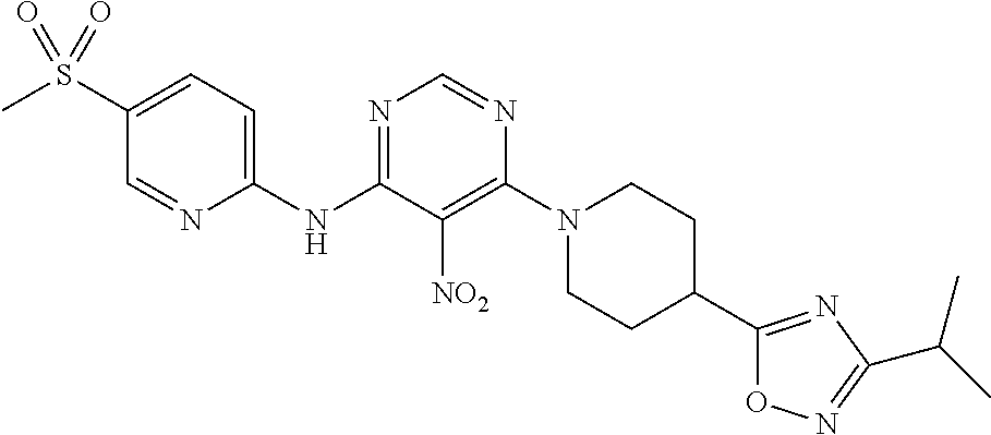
C1(S(C)(=O)=O)=CC=C(NC2=NC=NC(N3CCC(C4=NC(C(C)C)=NO4)CC3)=C2[NO2])N=C1
